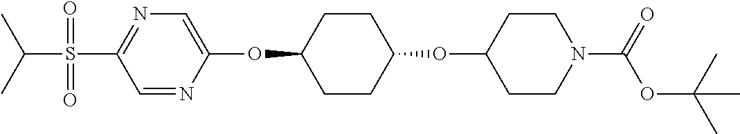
C1=NC(OC2CCC(OC3CCN(C(OC(C)(C)C)=O)CC3)CC2)=CN=C1S(C(C)C)(=O)=O
